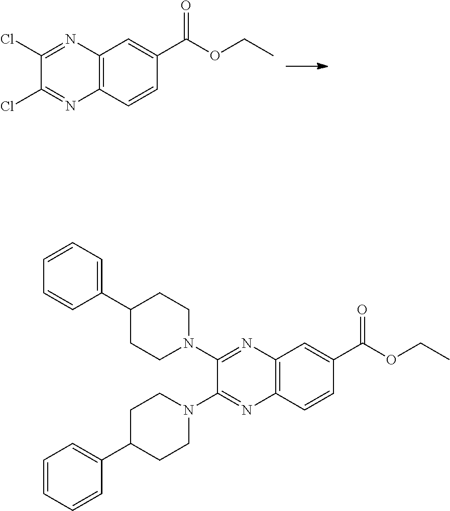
C12=C(C=CC(C(OCC)=O)=C1)N=C(Cl)C(Cl)=N2.C12=C(C=CC(C(OCC)=O)=C1)N=C(N1CCC(C3=CC=CC=C3)CC1)C(N1CCC(C3=CC=CC=C3)CC1)=N2
